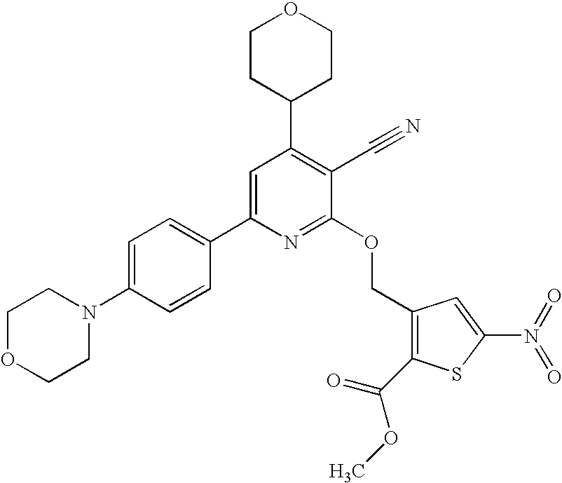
C1OCCN(C2=CC=C(C3=CC(C4CCOCC4)=C(C#N)C(OCC4=C(C(=O)OC)SC(N(=O)=O)=C4)=N3)C=C2)C1
